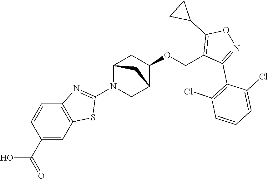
C12CN(C3=NC4=C(C=C(C(=O)O)C=C4)S3)C(C1)CC2OCC1=C(C2CC2)ON=C1C1=C(Cl)C=CC=C1Cl
